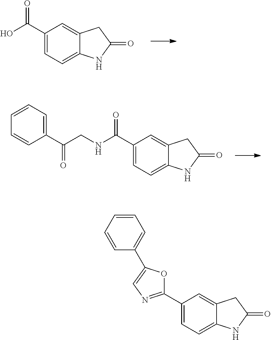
C12=CC(C3=NC=C(C4=CC=CC=C4)O3)=CC=C1NC(=O)C2.C12=CC(C(O)=O)=CC=C1NC(=O)C2.C12=CC(C(NCC(C3=CC=CC=C3)=O)=O)=CC=C1NC(=O)C2
